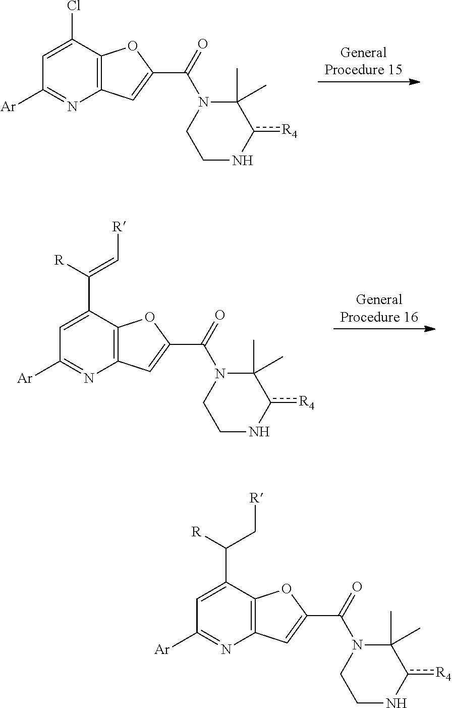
C1=C(Cl)C2=C(N=C1[Ar])C=C(C(N1CCNc([R4])C1(C)C)=O)O2.[GeneralProcedure 15].C1=C(C([R])=C[R])C2=C(N=C1[Ar])C=C(C(N1CCNc([R4])C1(C)C)=O)O2.[GeneralProcedure 16].C1=C(C([R])C[R])C2=C(N=C1[Ar])C=C(C(N1CCNc([R4])C1(C)C)=O)O2
